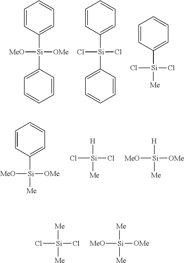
C1=CC([Si](C2=CC=CC=C2)([OMe])[MeO])=CC=C1.C1=CC([Si](C2=CC=CC=C2)(Cl)Cl)=CC=C1.C1=CC([Si](Cl)(Cl)[Me])=CC=C1.C1=CC([Si]([OMe])([MeO])[Me])=CC=C1.[H][Si](Cl)(Cl)[Me].[H][Si]([OMe])([MeO])[Me].[Me][Si](Cl)(Cl)[Me].[Me][Si]([OMe])([MeO])[Me]
